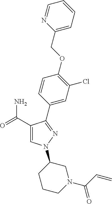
C1(C(=O)N)=CN(C2CCCN(C(=O)C=C)C2)N=C1C1=CC(Cl)=C(OCC2=CC=CC=N2)C=C1
